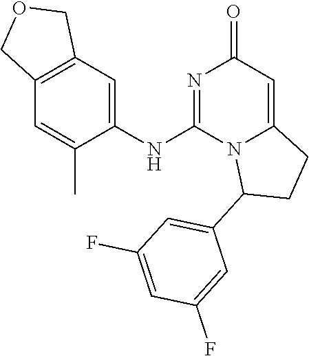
C1(NC2=NC(=O)C=C3N2C(C2=CC(F)=CC(F)=C2)CC3)=CC2=C(C=C1C)COC2
